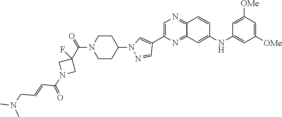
C1=C(C2=CN(C3CCN(C(C4(F)CN(C(=O)C=CCN(C)C)C4)=O)CC3)N=C2)N=C2C(=N1)C=CC(NC1=CC([OMe])=CC([OMe])=C1)=C2
